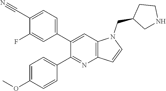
C1(C2=CC=C(C#N)C(F)=C2)=CC2=C(N=C1C1=CC=C(OC)C=C1)C=CN2CC1CNCC1
